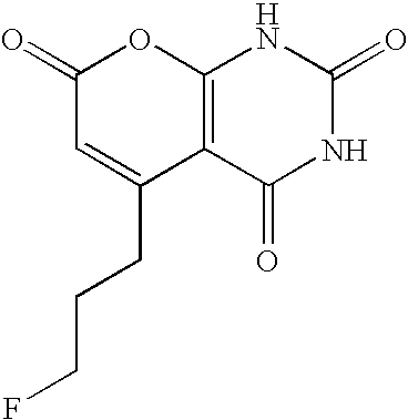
C12=C(C(=O)NC(=O)N1)C(CCCF)=CC(=O)O2
